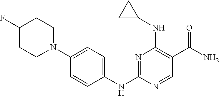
N1=C(NC2=CC=C(N3CCC(F)CC3)C=C2)N=CC(C(N)=O)=C1NC1CC1
